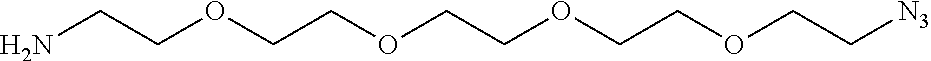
NCCOCCOCCOCCOCC[N3]
